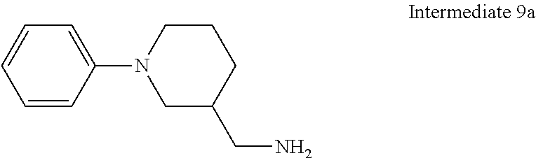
C1=CC(N2CC(CN)CCC2)=CC=C1
